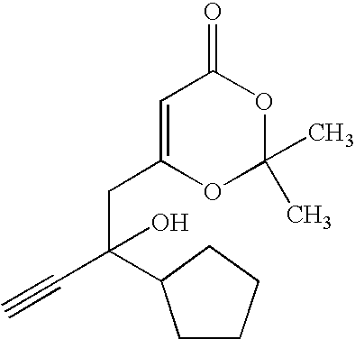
C1=C(CC(C2CCCC2)(O)C#C)OC(C)(C)OC1=O
